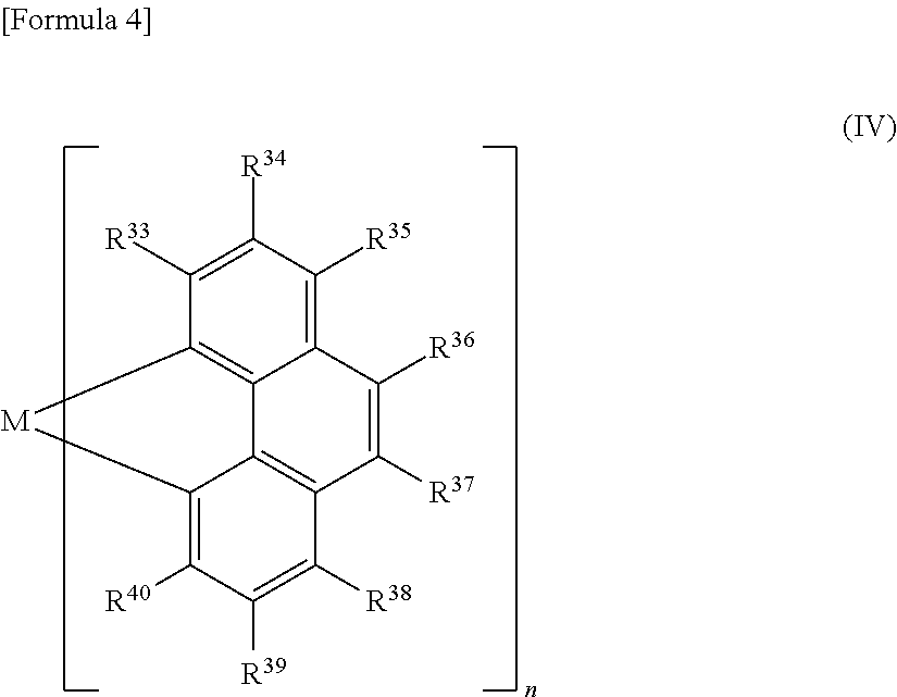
C12=C([R35])C([R34])=C([R33])C3=C1C1=C(C([R37])=C2[R36])C([R38])=C([R39])C([R40])=C1[M]3
